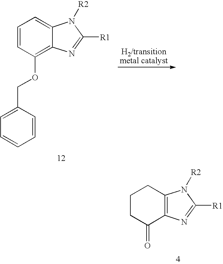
C1=CC(OCC2=CC=CC=C2)=C2C(=C1)N([R2])C([R1])=N2.C1CC(=O)C2=C(C1)N([R2])C([R1])=N2
